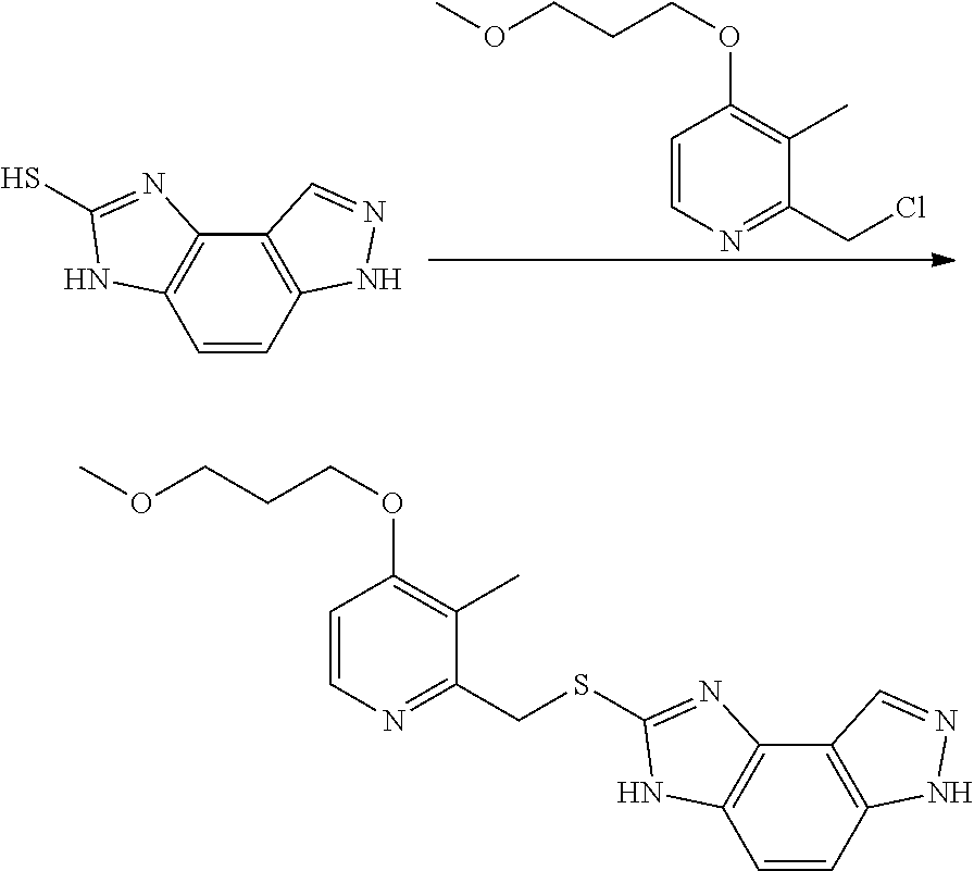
C1=CN=C(CCl)C(C)=C1OCCCOC.C1=CC2=C(C3=C1NC(S)=N3)C=NN2.C1=CC2=C(C3=C1NC(SCC1=NC=CC(OCCCOC)=C1C)=N3)C=NN2
